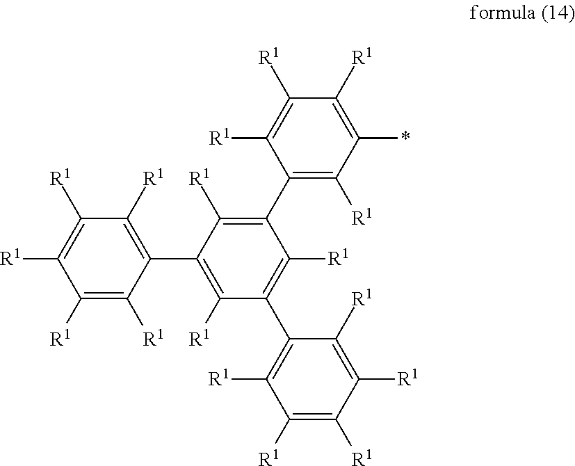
C1([R1])=C([R1])C(C2=C([R1])C(C3=C([R1])C([R1])=C([R1])C([R1])=C3[R1])=C([R1])C(C3=C([R1])C(*)=C([R1])C([R1])=C3[R1])=C2[R1])=C([R1])C([R1])=C1[R1]
